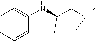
C1(NC(CC(C)C)C)=CC=CC=C1
